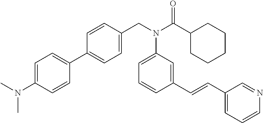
C1=CC(CN(C(C2CCCCC2)=O)C2=CC=CC(C=CC3=CC=CN=C3)=C2)=CC=C1C1=CC=C(N(C)C)C=C1
